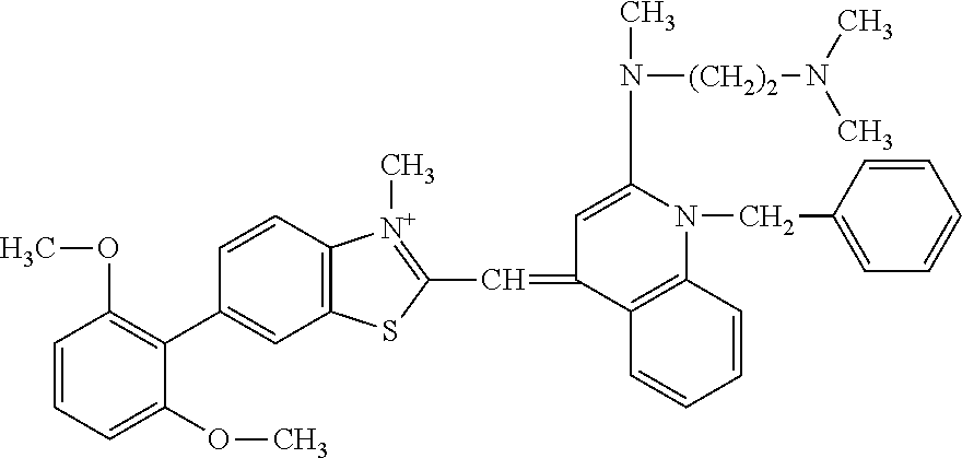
C1(C2=C(OC)C=CC=C2OC)=CC2=C(C=C1)[N+](C)=C(C=C1C=C(N(C)[(CH2)2]N(C)C)N(CC3=CC=CC=C3)C3=C1C=CC=C3)S2
